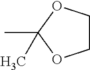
C1(C)(C)OCCO1
